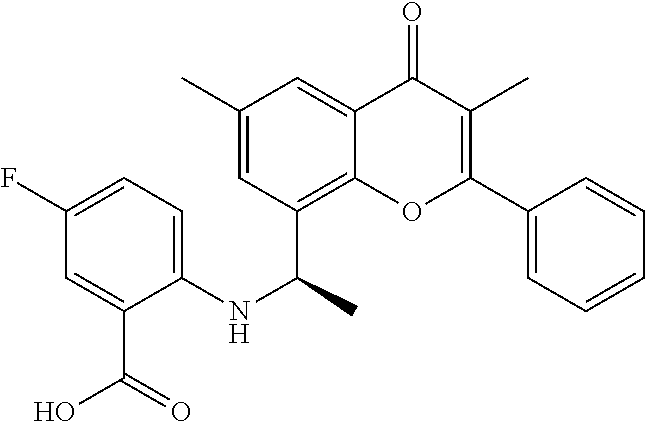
C1(C)=C(C2=CC=CC=C2)OC2=C(C(NC3=CC=C(F)C=C3C(=O)O)C)C=C(C)C=C2C1=O
